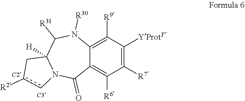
C1([R7])=C([YProtY])C([R9])=C2C(=C1[R6])C(=O)N1C([H])(C([R31])N2[R30])Cc([R2])c1
